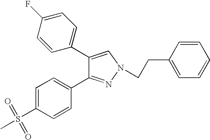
C1(C2=CC=C(F)C=C2)=CN(CCC2=CC=CC=C2)N=C1C1=CC=C(S(=O)(=O)C)C=C1
